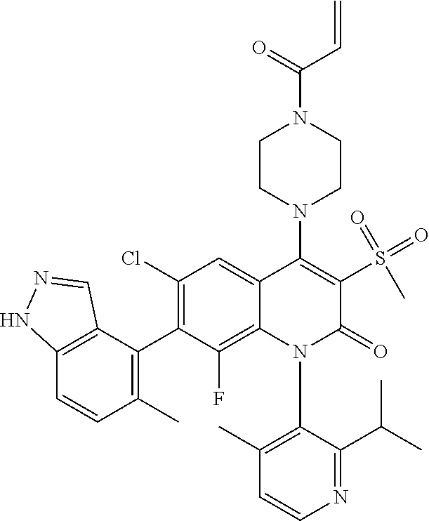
C1=CN=C(C(C)C)C(N2C(=O)C(S(=O)(=O)C)=C(N3CCN(C(=O)C=C)CC3)C3=CC(Cl)=C(C4=C(C)C=CC5=C4C=NN5)C(F)=C23)=C1C
